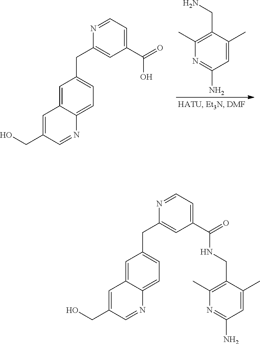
C1=C(C)C(CN)=C(C)N=C1N.C1(CC2=CC=C3C(=C2)C=C(CO)C=N3)=CC(C(=O)O)=CC=N1.C1(CC2=CC=C3C(=C2)C=C(CO)C=N3)=CC(C(=O)NCC2=C(C)N=C(N)C=C2C)=CC=N1
